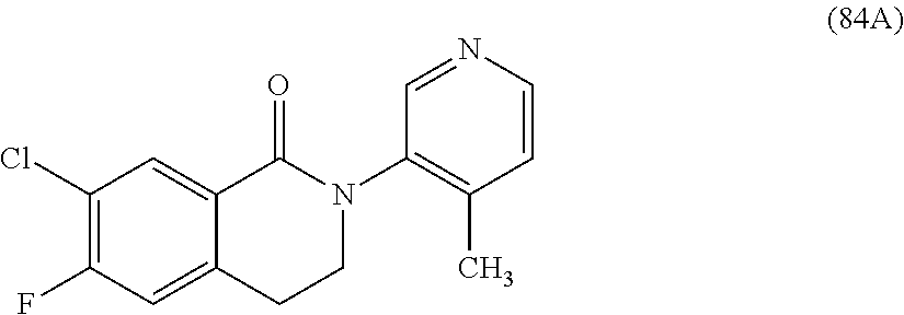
C12=CC(F)=C(Cl)C=C1C(=O)N(C1=C(C)C=CN=C1)CC2
